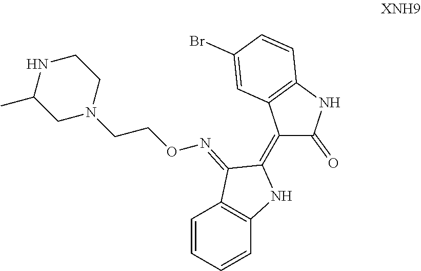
C1=CC=CC2=C1C(=NOCCN1CCNC(C)C1)C(=C1C(=O)NC3=C1C=C(Br)C=C3)N2
